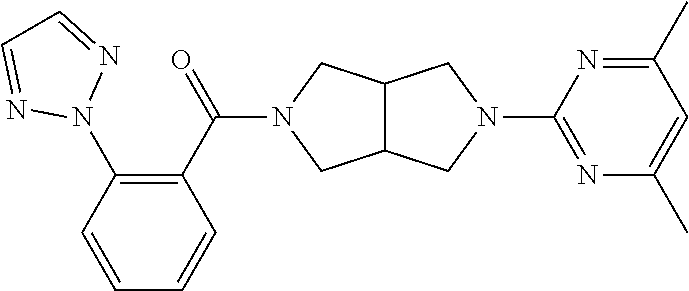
C12C(CN(C(C3=C(N4N=CC=N4)C=CC=C3)=O)C1)CN(C1=NC(C)=CC(C)=N1)C2
